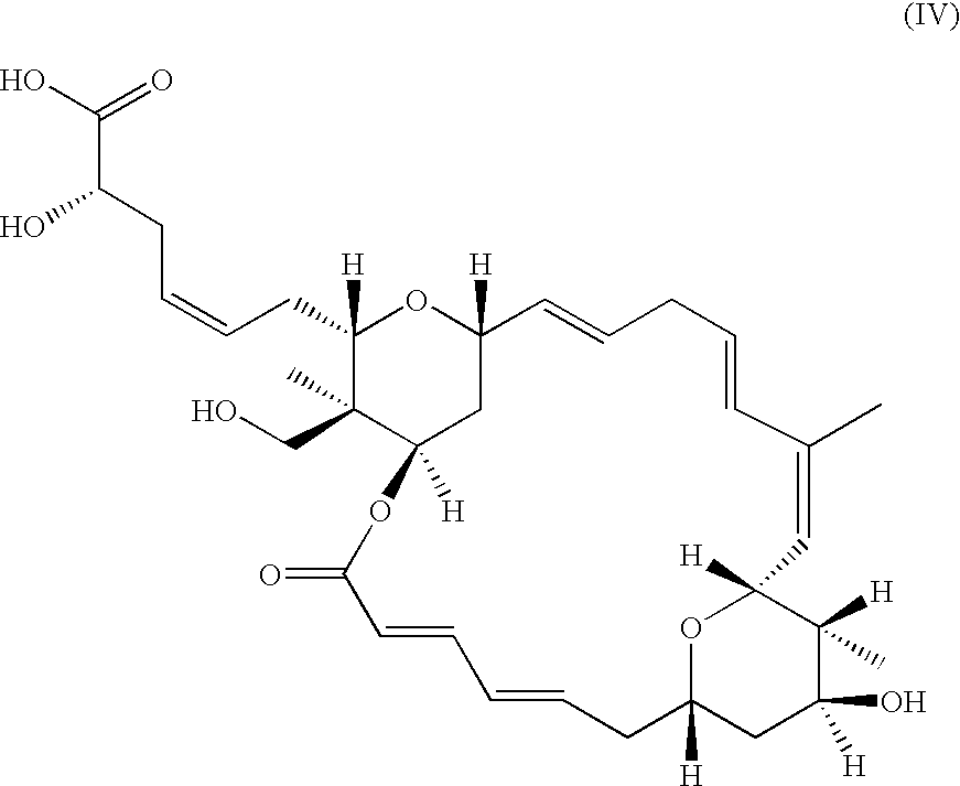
C(CC=CCC1([H])OC2([H])C=CCC=CC(C)=CC3([H])C(C)([H])C(O)([H])CC([H])(CC=CC=CC(=O)OC([H])(C1(C)CO)C2)O3)(O)C(O)=O
